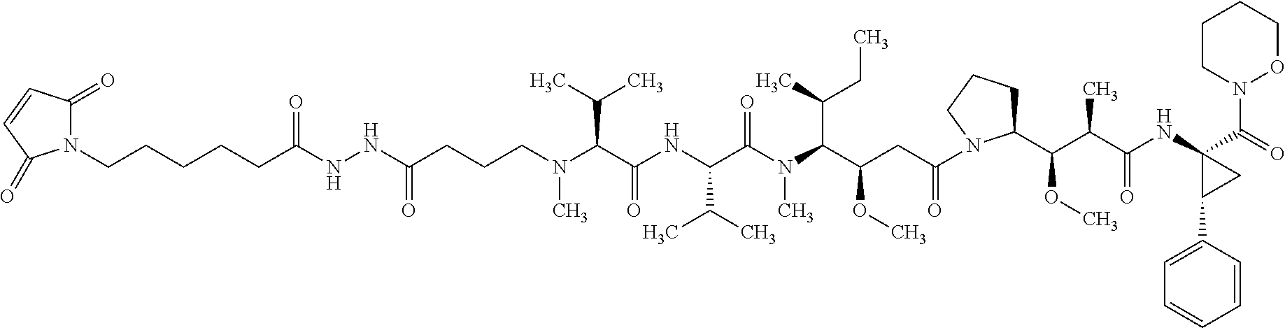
N1(CCCCCC(NNC(CCCN(C)C(C(NC(C(N(C(C(CC(=O)N2CCCC2C(C(C(NC2(C(=O)N3OCCCC3)C(C3=CC=CC=C3)C2)=O)C)OC)OC)C(C)CC)C)=O)C(C)C)=O)C(C)C)=O)=O)C(=O)C=CC1=O
